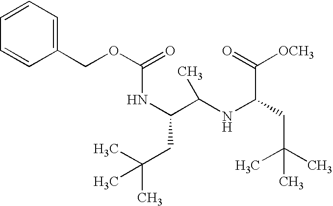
N(C(C(NC(CC(C)(C)C)C(=O)[OCH3])C)CC(C)(C)C)C(OCC1=CC=CC=C1)=O
